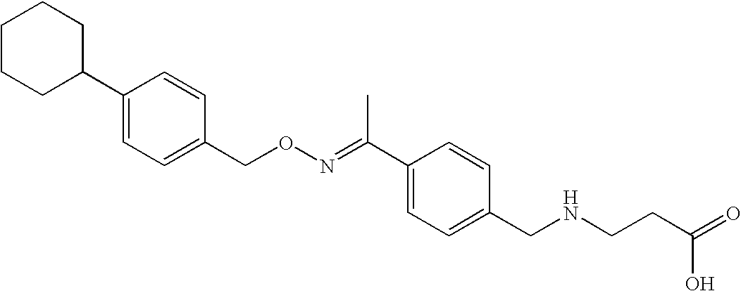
C1(C2=CC=C(CON=C(C3=CC=C(CNCCC(=O)O)C=C3)C)C=C2)CCCCC1
